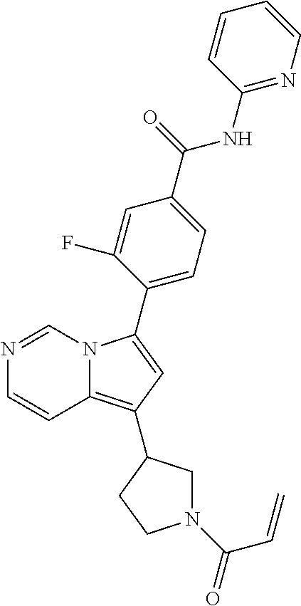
C1(NC(C2=CC=C(C3=CC(C4CN(C(C=C)=O)CC4)=C4C=CN=CN43)C(F)=C2)=O)=NC=CC=C1
